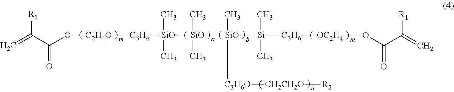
C=C(C(O[C2H4O][C3H6][SiO](C)(C)[SiO](C)(C)[SiO](C)([C3H6O][CH2CH2O][R2])[Si](C)(C)[C3H6][OC2H4]OC(=O)C([R1])=C)=O)[R1]
